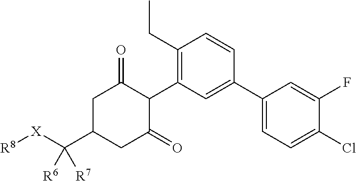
C1C(C([X][R8])([R6])[R7])CC(=O)C(C2=C(CC)C=CC(C3=CC=C(Cl)C(F)=C3)=C2)C1=O
